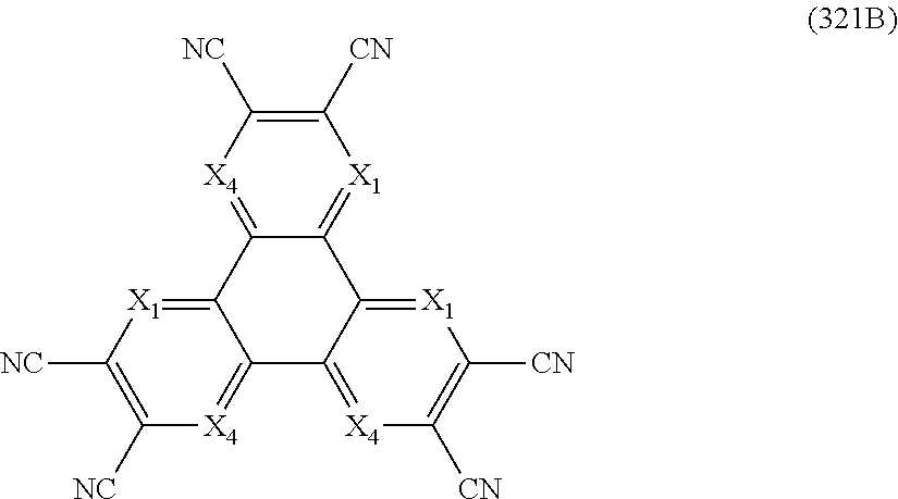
C12=[X4]C([NC])=C([CN])[X1]=C1C1=[X1]C([CN])=C([CN])[X4]=C1C1=[X4]C([NC])=C([NC])[X1]=C21
